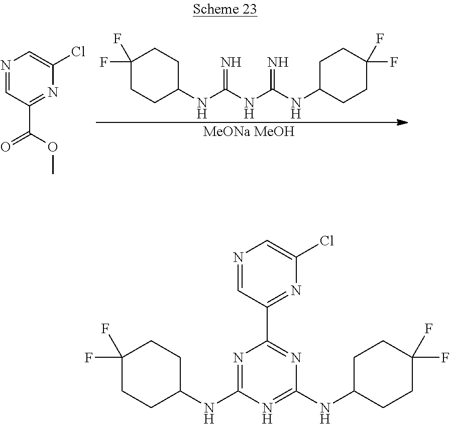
C1(F)(F)CCC(NC(=N)NC(=N)NC2CCC(F)(F)CC2)CC1.[MeONa MeOH].N1=CC(C(=O)OC)=NC(Cl)=C1.C1(F)(F)CCC(NC2=NC(C3=NC(Cl)=CN=C3)=NC(NC3CCC(F)(F)CC3)=N2)CC1
